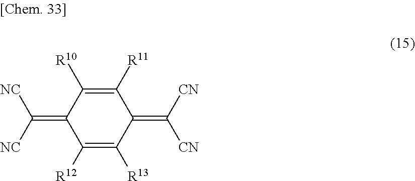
C1([R12])=C([R13])C(=C([CN])[CN])C([R11])=C([R10])C1=C([NC])[NC]
